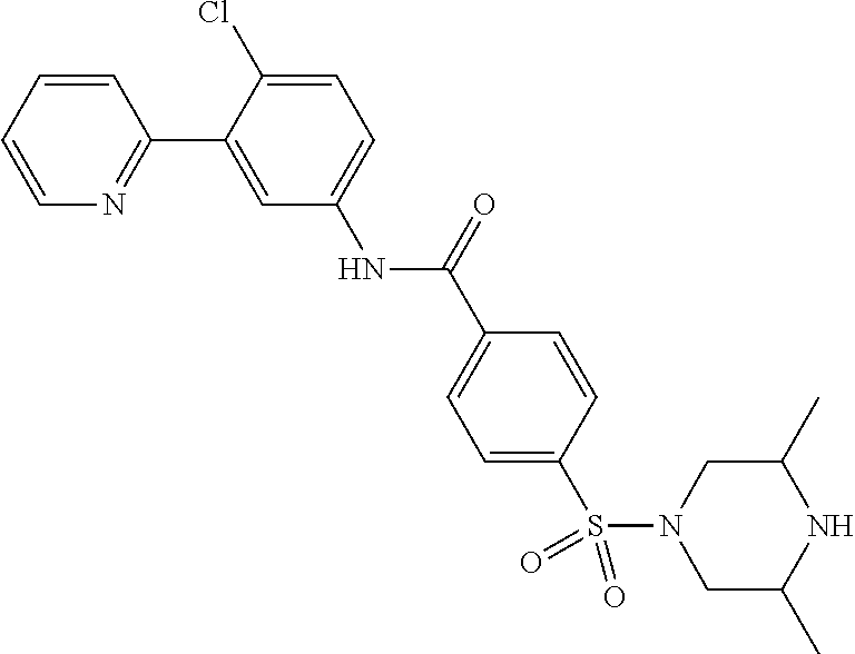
C1=CC=CN=C1C1=CC(NC(=O)C2=CC=C(S(N3CC(C)NC(C)C3)(=O)=O)C=C2)=CC=C1Cl
